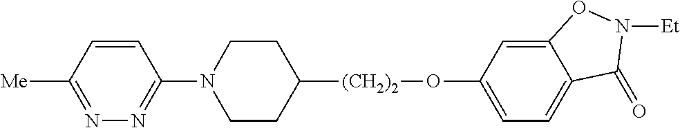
N1(C2=NN=C([Me])C=C2)CCC([(CH2)2]OC2=CC=C3C(=C2)ON([Et])C3=O)CC1
